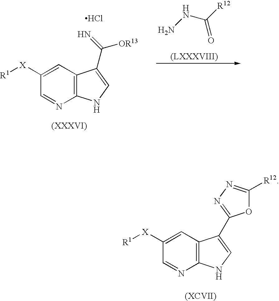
C1([X][R1])=CC2=C(N=C1)NC=C2C1=NN=C([R12])O1.[(XCVII)].C1([X][R1])=CC2=C(N=C1)NC=C2C(=N)[OR13].Cl.N(C([R12])=O)N
